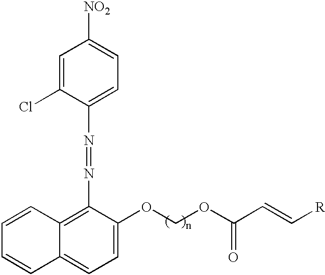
C1=CC2=C(N=NC3=CC=C([NO2])C=C3Cl)C(OCOC(C=C[R])=O)=CC=C2C=C1
